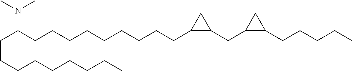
C(C(CCCCCCCCCC1C(CC2C(CCCCC)C2)C1)N(C)C)CCCCCCCC
